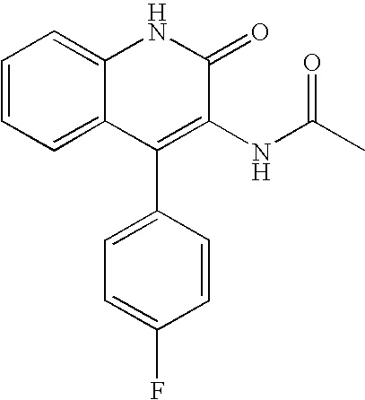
C1=CC=C2C(=C1)NC(=O)C(NC(C)=O)=C2C1=CC=C(F)C=C1
